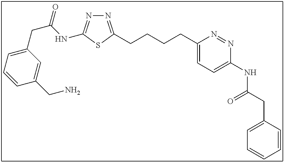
N1=C(CCCCC2=CC=C(NC(CC3=CC=CC=C3)=O)N=N2)SC(NC(CC2=CC=CC(CN)=C2)=O)=N1
